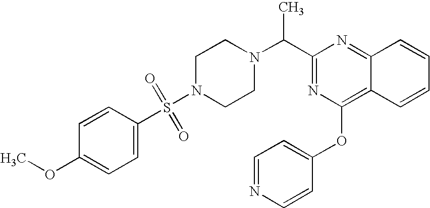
C1(OC)=CC=C(S(N2CCN(C(C3=NC(OC4=CC=NC=C4)=C4C(=N3)C=CC=C4)C)CC2)(=O)=O)C=C1
